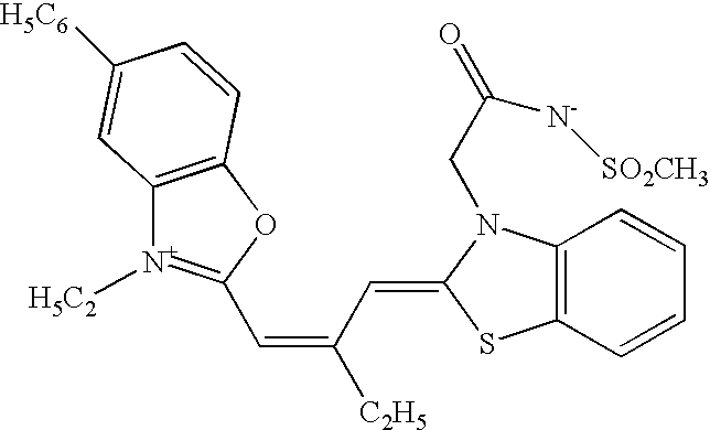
C12=C(OC(C=C([C2H5])C=C3N(CC([N-][SO2CH3])=O)C4=C(S3)C=CC=C4)=[N+]1[H5C2])C=CC([H5C6])=C2
